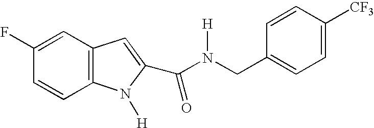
C12=C(C=CC(F)=C1)N([H])C(C(N([H])CC1=CC=C([CF3])C=C1)=O)=C2
